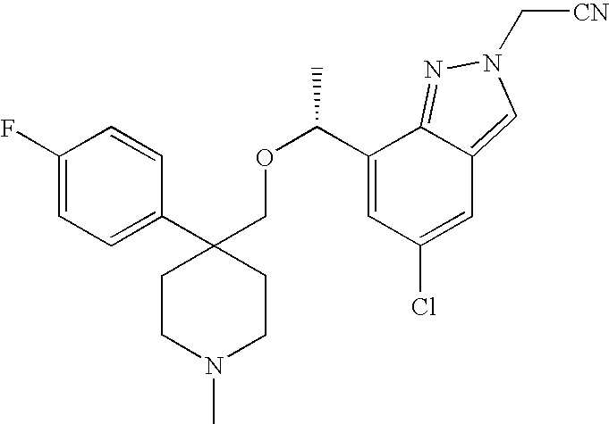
C1(C2(COC(C3=CC(Cl)=CC4=CN(C[CN])N=C34)C)CCN(C)CC2)=CC=C(F)C=C1
